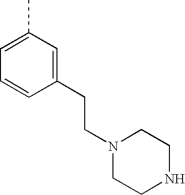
C1(CCN2CCNCC2)=CC(C)=CC=C1
